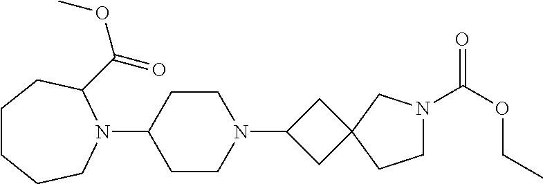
N1(C2CCN(C3CC4(C3)CCN(C(OCC)=O)C4)CC2)C(C(=O)OC)CCCCC1
